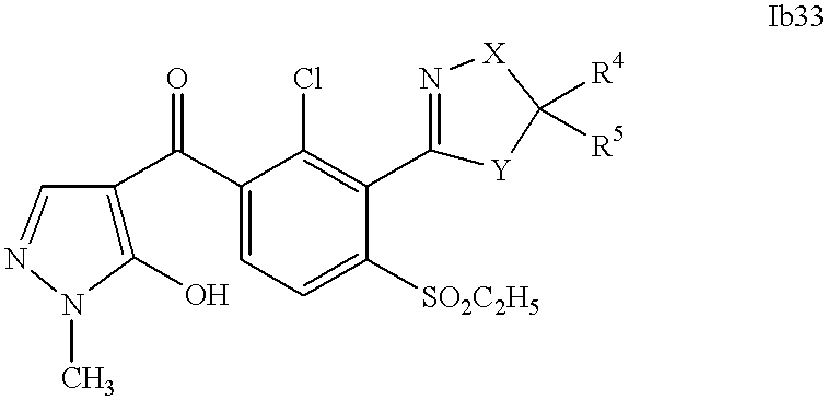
C1(O)=C(C(C2=CC=C([SO2C2H5])C(C3=N[X]C([R4])([R5])[Y]3)=C2Cl)=O)C=NN1C
